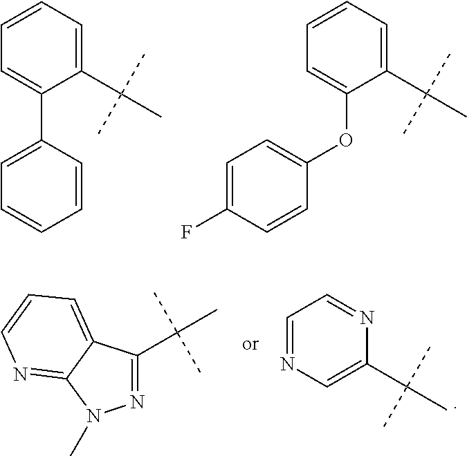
C1=CC=C(C(C)(C)C)C(OC2=CC=C(F)C=C2)=C1.C1=CC=C(C(C)(C)C)C(C2=CC=CC=C2)=C1.C1=NC=C(C(C)(C)C)N=C1.C12=CC=CN=C1N(C)N=C2C(C)(C)C
